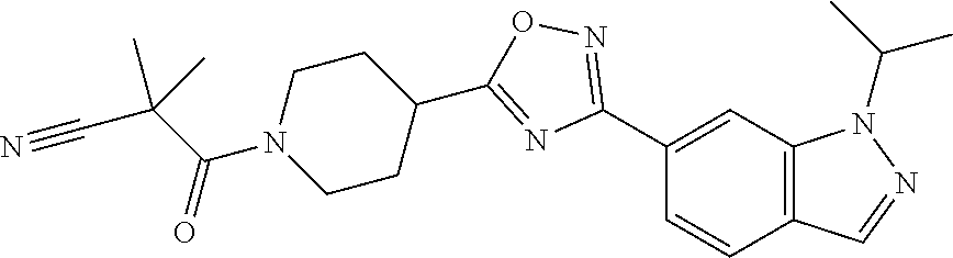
C1(C2=NOC(C3CCN(C(C(C#N)(C)C)=O)CC3)=N2)=CC2=C(C=C1)C=NN2C(C)C
